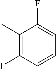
C1(C)=C(I)C=CC=C1F
